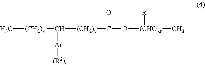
C[(CH2)w]C([(CH2)x]C(O[(CHO)z](C)[R1])=O)[Ar][(R2)v]
